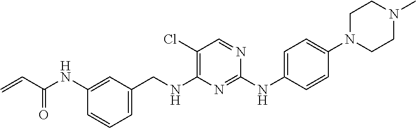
C1(NC(C=C)=O)=CC(CNC2=C(Cl)C=NC(NC3=CC=C(N4CCN(C)CC4)C=C3)=N2)=CC=C1
